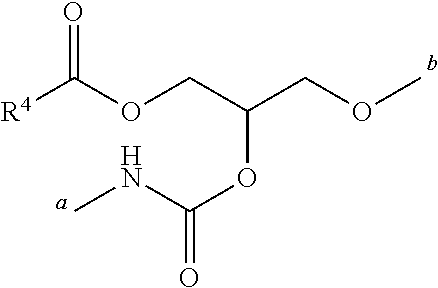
[R4]C(OCC(COC)OC(=O)NC)=O
